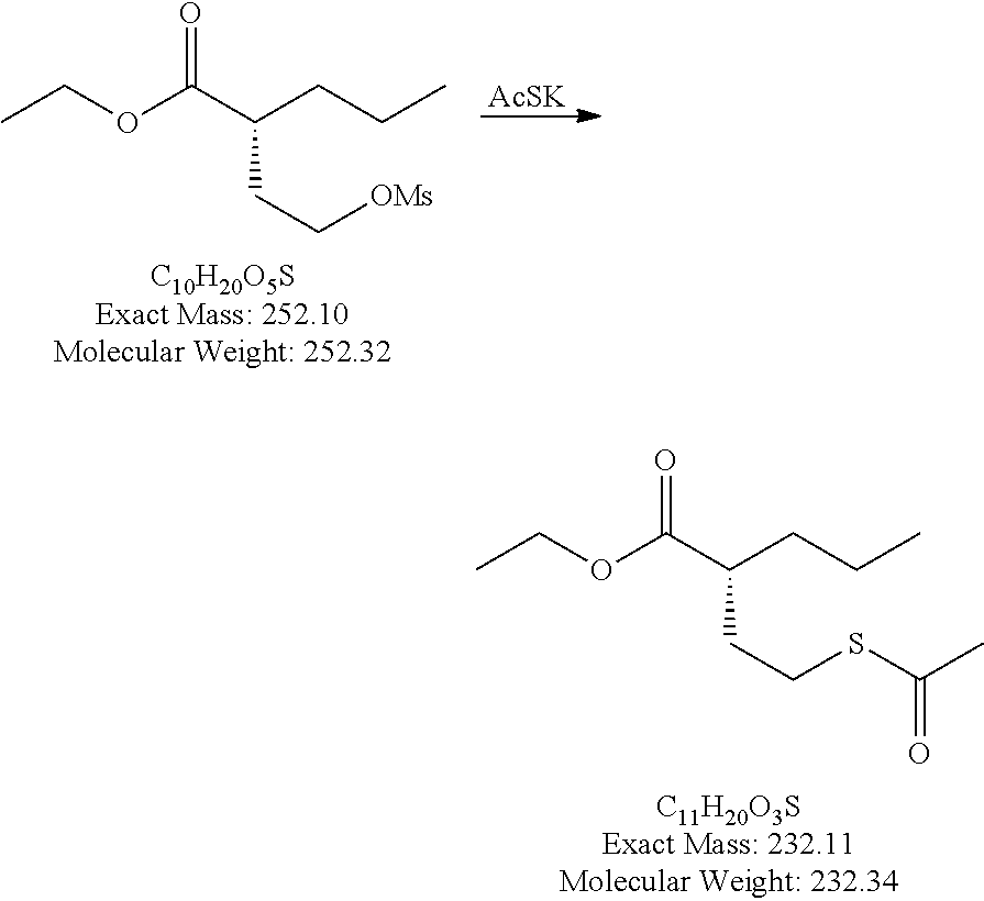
[AcSK].O(C(=O)C(CCC)CC[OMs])CC.O(C(=O)C(CCC)CCSC(=O)C)CC
